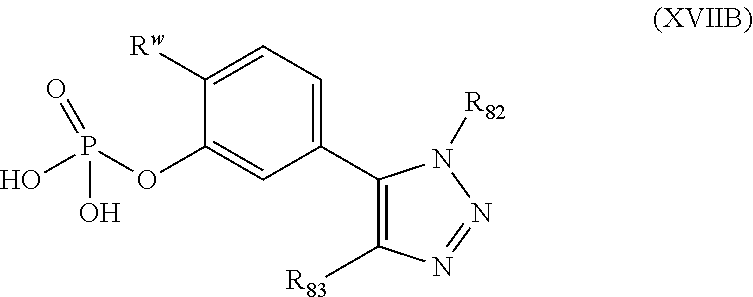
C1([Rw])=CC=C(C2=C([R83])N=NN2[R82])C=C1OP(O)(O)=O
